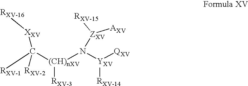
C([RXV-1])([XXV][RXV-16])([RXV-2])[(CH)nXV](N([ZXV]([AXV])[RXV-15])[YXV]([QXV])[RXV-14])[RXV-3]
